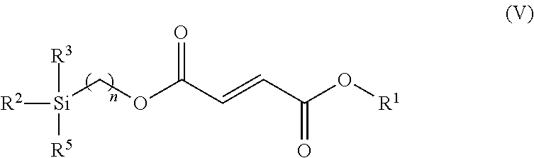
[R2][Si]([R3])([R5])COC(C=CC(O[R1])=O)=O
